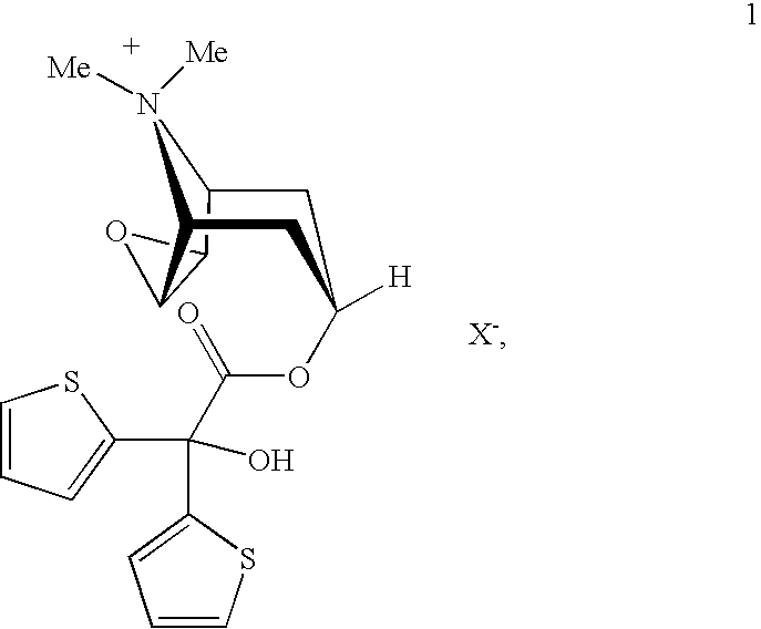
C1=CC=C(C(C2=CC=CS2)(C(OC2([H])CC3C4OC4C(C2)N3([Me])[Me])=O)O)S1
